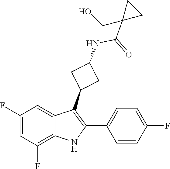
C1(C(=O)NC2CC(C3=C(C4=CC=C(F)C=C4)NC4=C(F)C=C(F)C=C34)C2)(CO)CC1
